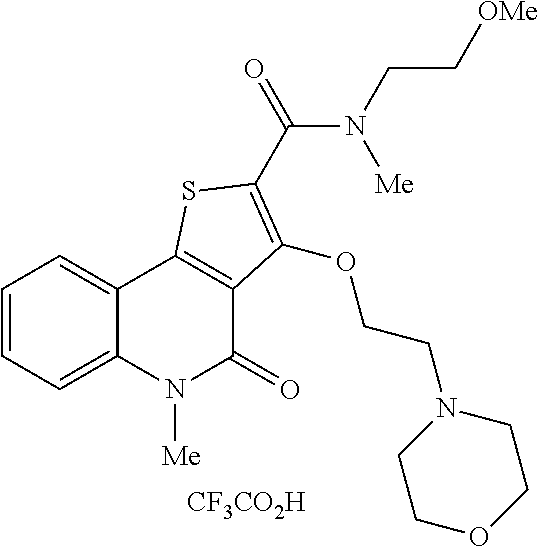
C1=CC=C2C(=C1)C1=C(C(=O)N2[Me])C(OCCN2CCOCC2)=C(C(N([Me])CC[OMe])=O)S1.[CF3CO2H]
